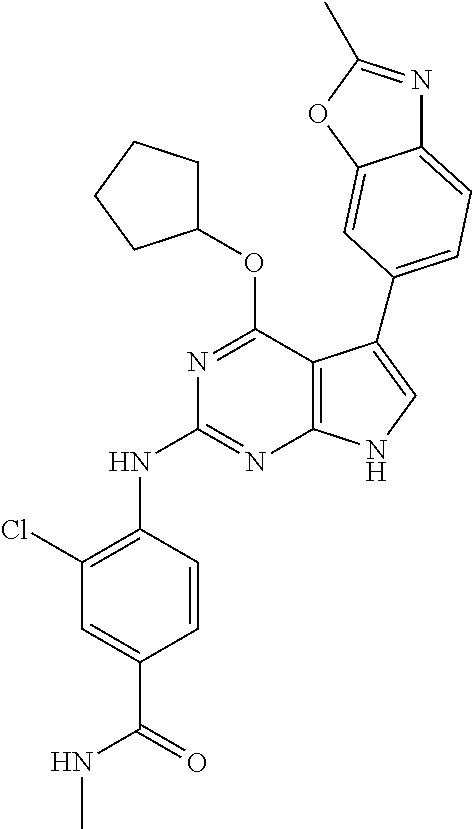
N(C1=NC2=C(C(OC3CCCC3)=N1)C(C1=CC=C3N=C(C)OC3=C1)=CN2)C1=C(Cl)C=C(C(=O)NC)C=C1
